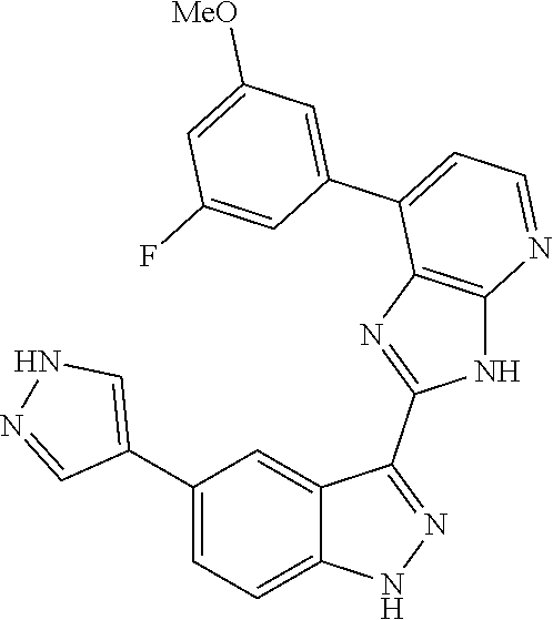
C1(C2=CC=C3C(=C2)C(C2=NC4=C(N2)N=CC=C4C2=CC([MeO])=CC(F)=C2)=NN3)=CNN=C1
